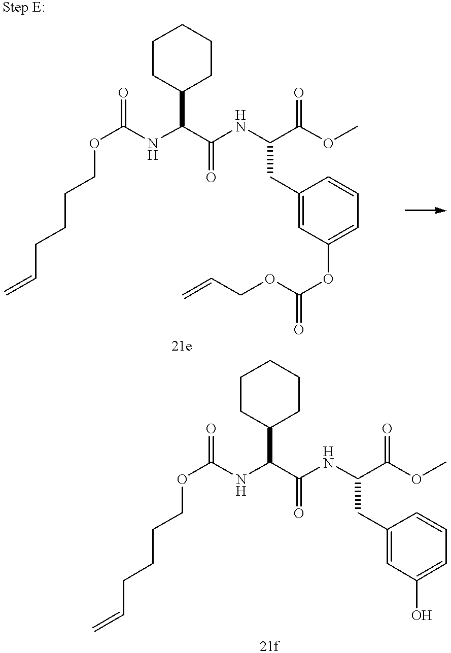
C1CC(C(C(NC(C(OC)=O)CC2=CC(OC(=O)OCC=C)=CC=C2)=O)NC(OCCCCC=C)=O)CCC1.C1CC(C(C(NC(C(OC)=O)CC2=CC(O)=CC=C2)=O)NC(OCCCCC=C)=O)CCC1
